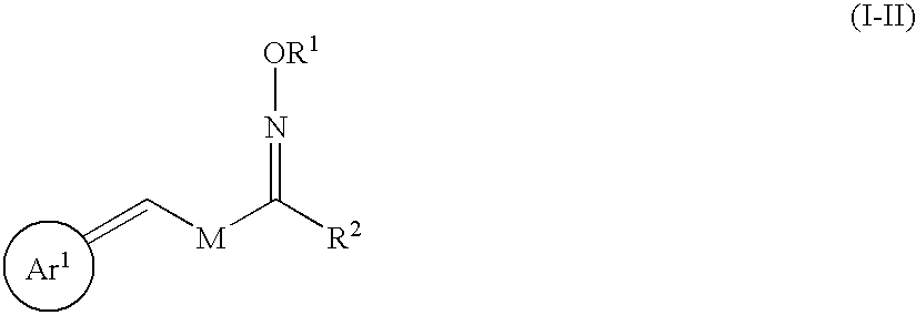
C=C[M]C([R2])=N[OR1].[Ar1]
